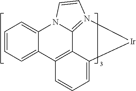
C12=N3[Ir]C4=CC=CC(=C14)C1=CC=CC=C1N2C=C3
